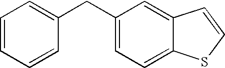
C1=CC=CC(CC2=CC=C3C(=C2)C=CS3)=C1
